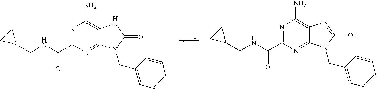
N1=C(C(NCC2CC2)=O)N=C2C(=C1N)NC(=O)N2CC1=CC=CC=C1.N1=C(C(NCC2CC2)=O)N=C2C(=C1N)N=C(O)N2CC1=CC=CC=C1
